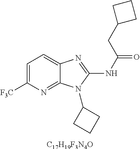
C1=C([F3C])N=C2C(=C1)N=C(NC(=O)CC1CCC1)N2C1CCC1.[C17H19F3N4O]
